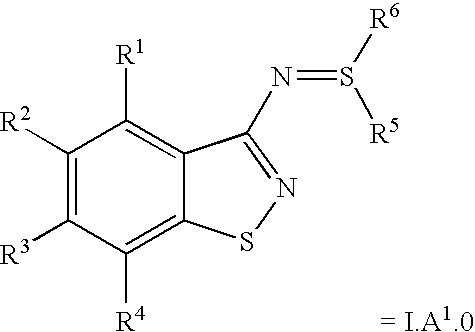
C1([R2])=C([R3])C([R4])=C2C(=C1[R1])C(N=S([R6])[R5])=NS2.[= I.A1.0]
